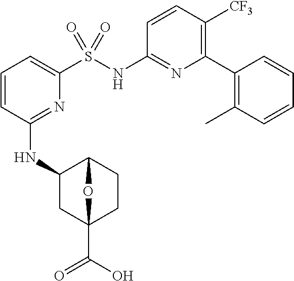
C1(C2=C(C)C=CC=C2)=C([CF3])C=CC(NS(C2=CC=CC(NC3CC4(C(=O)O)CCC3O4)=N2)(=O)=O)=N1
